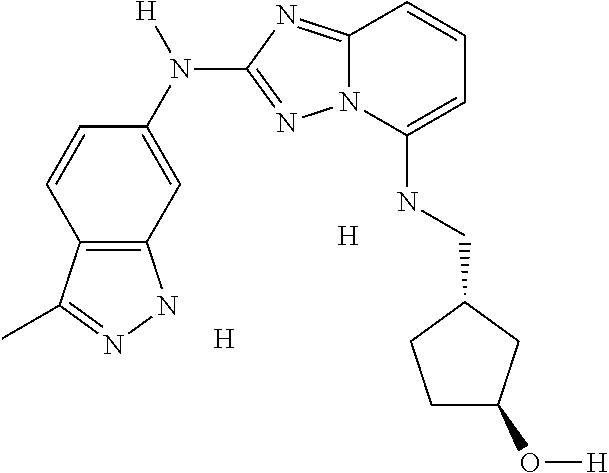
C12=C(C=C(N([H])C3=NN4C(=N3)C=CC=C4NCC3CCC(O[H])C3)C=C1)NN=C2C.[H].[H]
